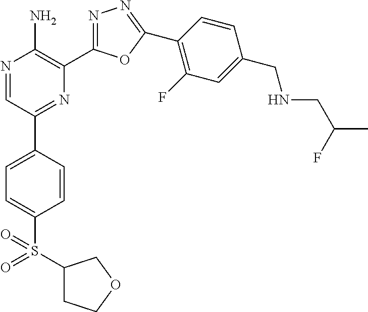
N1=CC(C2=CC=C(S(=O)(C3CCOC3)=O)C=C2)=NC(C2=NN=C(C3=C(F)C=C(CNCC(F)C)C=C3)O2)=C1N
